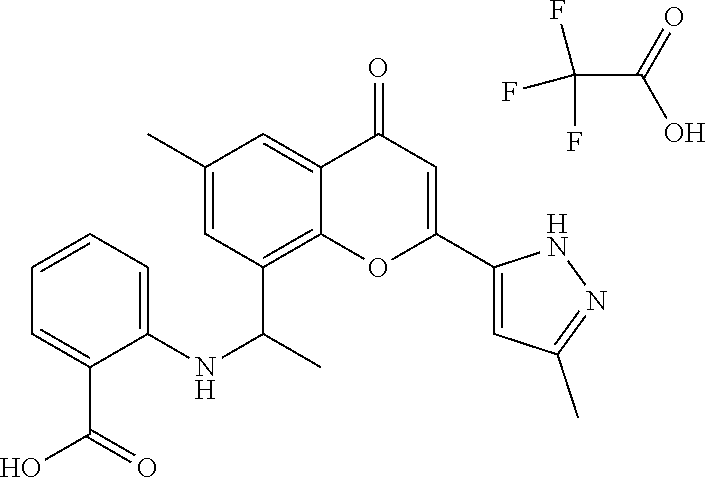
FC(F)(F)C(=O)O.C12=C(C(C)NC3=CC=CC=C3C(O)=O)C=C(C)C=C1C(=O)C=C(C1=CC(C)=NN1)O2
